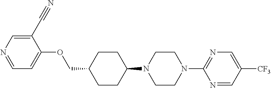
C1CC(N2CCN(C3=NC=C([CF3])C=N3)CC2)CCC1COC1=CC=NC=C1C#N
